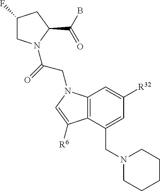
C1(F)CN(C(=O)CN2C3=C(C(CN4CCCCC4)=CC([R32])=C3)C([R6])=C2)C(C(B)=O)C1
